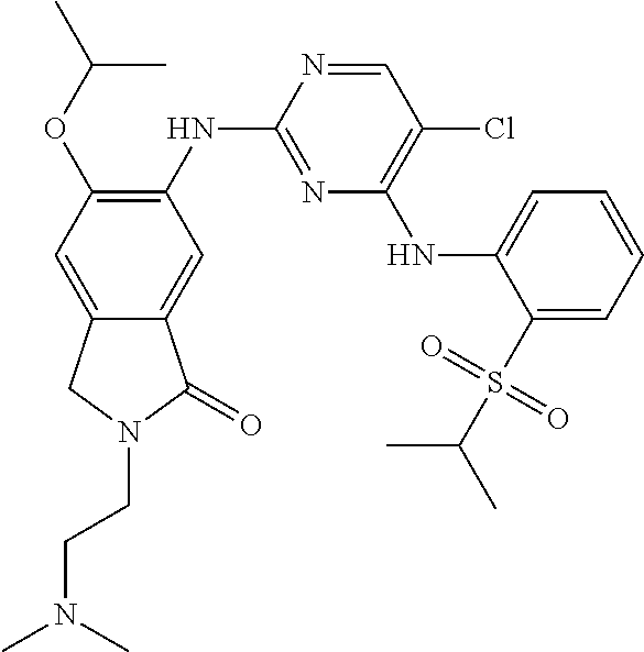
C1=NC(NC2=C(OC(C)C)C=C3C(=C2)C(=O)N(CCN(C)C)C3)=NC(NC2=CC=CC=C2S(C(C)C)(=O)=O)=C1Cl
